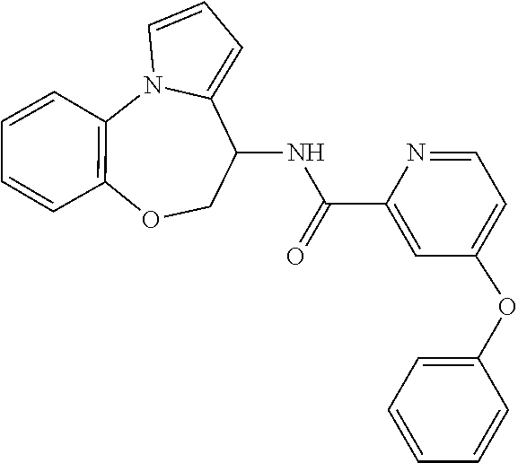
N12C3=C(C=CC=C3)OCC(NC(C3=CC(OC4=CC=CC=C4)=CC=N3)=O)C1=CC=C2
